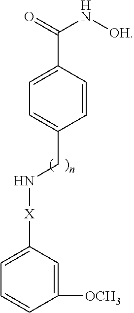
C1=CC(C(=O)N[OH])=CC=C1CN[X]C1=CC=CC([OCH3])=C1
